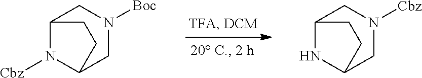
C12N([Cbz])C(CN([Boc])C1)CC2.C12NC(CN([Cbz])C1)CC2
